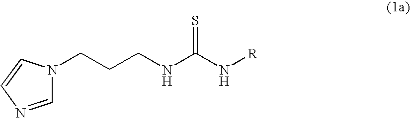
C1=NC=CN1CCCNC(N[R])=S
